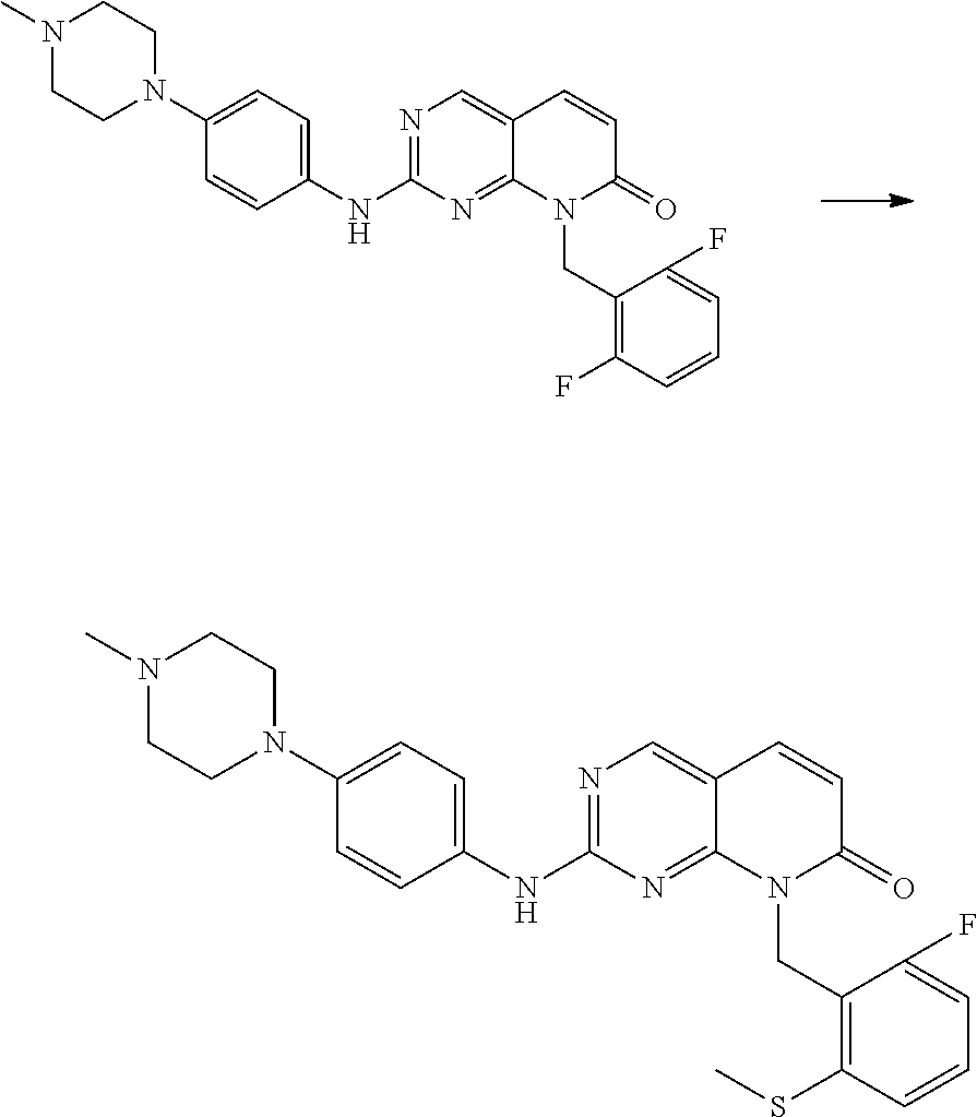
N1=C(NC2=CC=C(N3CCN(C)CC3)C=C2)N=C2C(=C1)C=CC(=O)N2CC1=C(F)C=CC=C1F.N1=C(NC2=CC=C(N3CCN(C)CC3)C=C2)N=C2C(=C1)C=CC(=O)N2CC1=C(SC)C=CC=C1F
